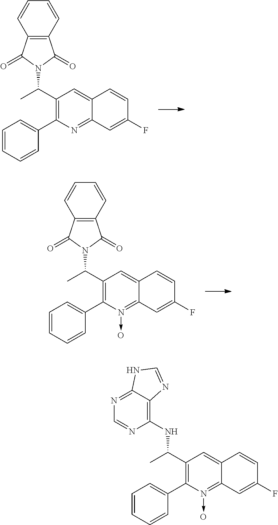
N1(C(C)C2=C(C3=CC=CC=C3)N=C3C(=C2)C=CC(F)=C3)C(=O)C2=C(C1=O)C=CC=C2.N1(C(C)C2=C(C3=CC=CC=C3)N(->O)=C3C(=C2)C=CC(F)=C3)C(=O)C2=C(C1=O)C=CC=C2.N1=C2C(=C(NC(C)C3=C(C4=CC=CC=C4)N(->O)=C4C(=C3)C=CC(F)=C4)N=C1)N=CN2
